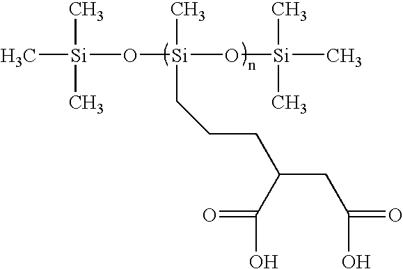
C[Si](C)(C)O[Si](C)(O[Si](C)(C)C)CCCC(CC(=O)O)C(=O)O
